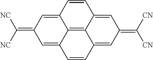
C12=C3C4=CC(=C([NC])[NC])C=C3C=CC1=CC(=C([CN])[CN])C=C2C=C4
